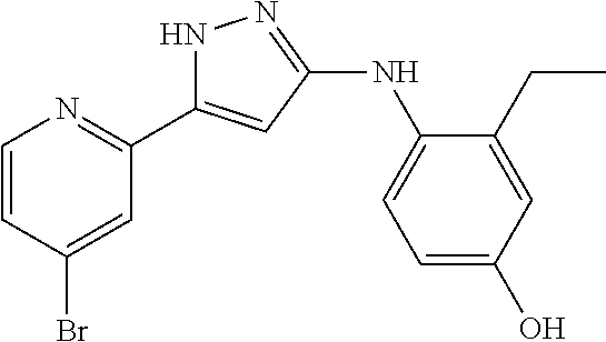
N1C(C2=NC=CC(Br)=C2)=CC(NC2=CC=C(O)C=C2CC)=N1
